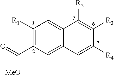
C1([R1])=C(C(=O)[MeO])C=C2C(=C1)C([R2])=C([R3])C([R4])=C2
